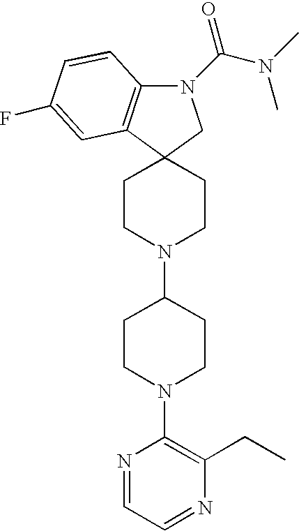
C1CN(C2CCN(C3=C(CC)N=CC=N3)CC2)CCC12C1=C(N(C(N(C)C)=O)C2)C=CC(F)=C1
